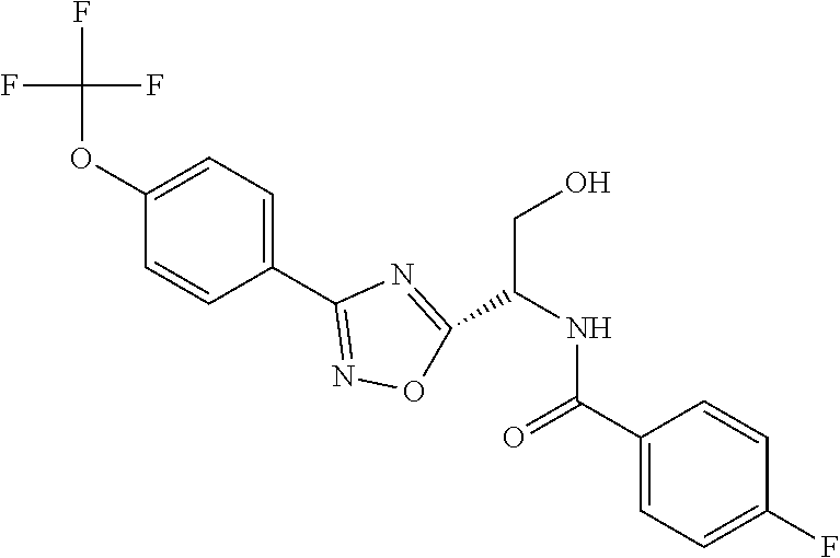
C1(OC(F)(F)F)=CC=C(C2=NOC(C(NC(C3=CC=C(F)C=C3)=O)CO)=N2)C=C1
